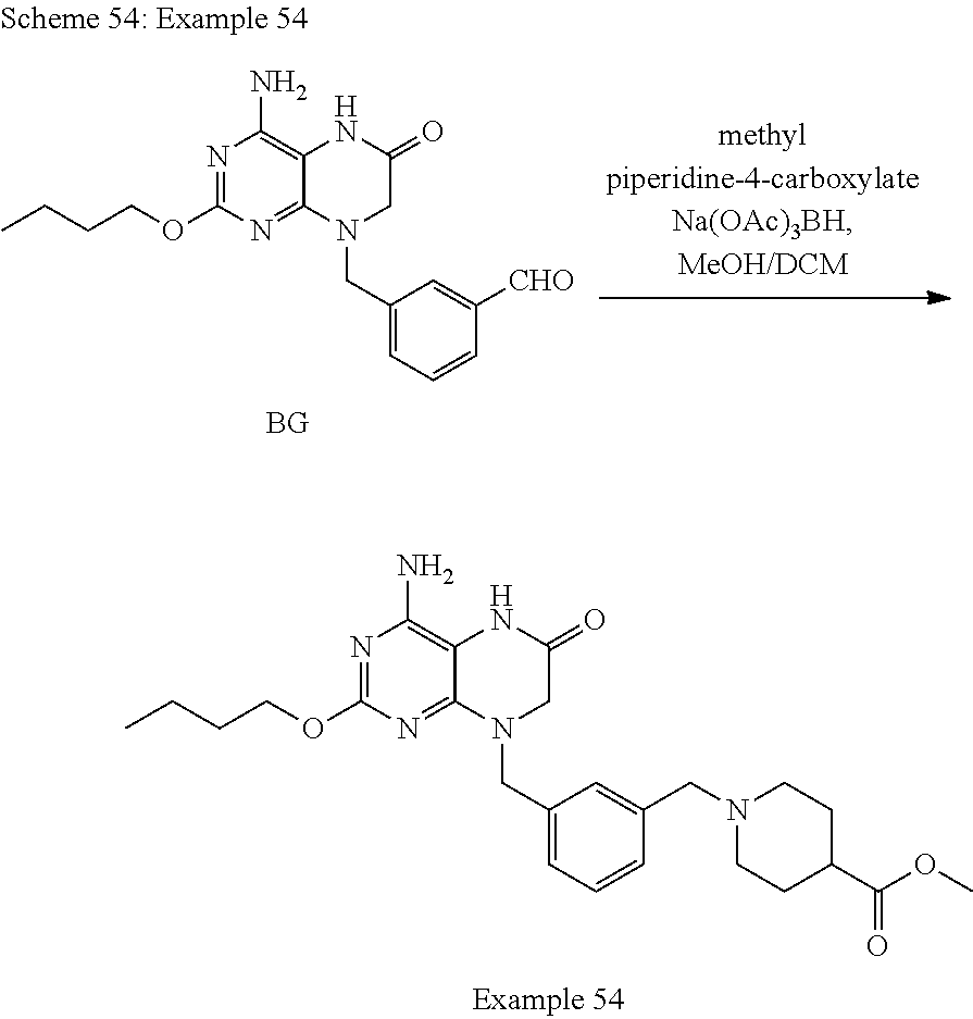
N1=C(OCCCC)N=C2C(=C1N)NC(=O)CN2CC1=CC=CC(CN2CCC(C(OC)=O)CC2)=C1.N1=C(OCCCC)N=C2C(=C1N)NC(=O)CN2CC1=CC=CC([CHO])=C1
